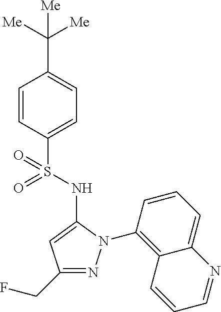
C1(C([Me])([Me])[Me])=CC=C(S(=O)(=O)NC2=CC(CF)=NN2C2=C3C(=CC=C2)N=CC=C3)C=C1
